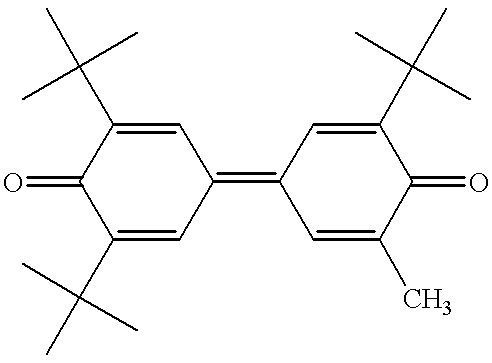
C1(C(C)(C)C)=CC(=C2C=C(C)C(=O)C(C(C)(C)C)=C2)C=C(C(C)(C)C)C1=O
